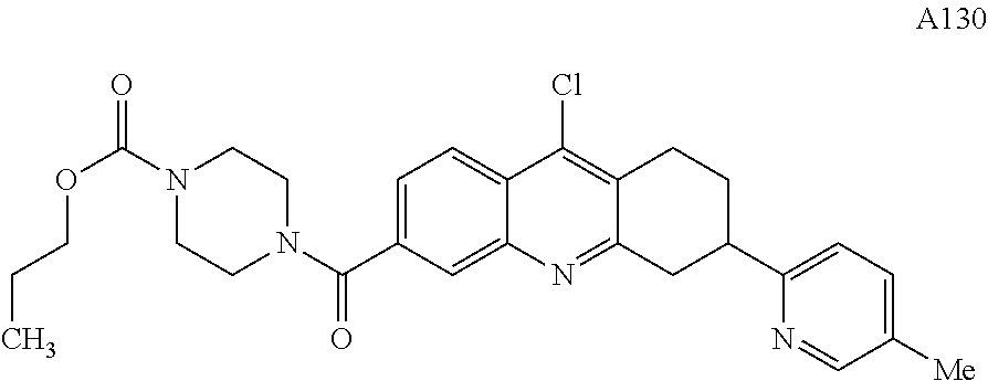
C1=C(C(N2CCN(C(=O)OCCC)CC2)=O)C=C2C(=C1)C(Cl)=C1C(=N2)CC(C2=CC=C([Me])C=N2)CC1
